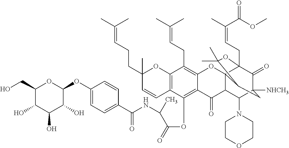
C1(O)C(CO)OC(OC2=CC=C(C(=O)NC(C(OC3=C4C(=C(CC=C(C)C)C5=C3C=CC(C)(CCC=C(C)C)O5)OC35C(C4=O)C(N4CCOCC4)C4([NHCH3])C(=O)C3(CC=C(C)C(=O)OC)OC(C)(C)C5C4)=O)C)C=C2)C(O)C1O
